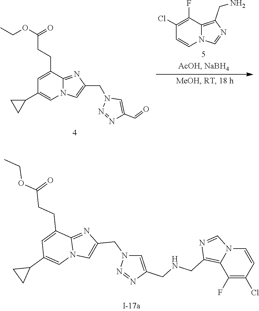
C12=NC(CN3C=C(CNCC4=C5C(F)=C(Cl)C=CN5C=N4)N=N3)=CN1C=C(C1CC1)C=C2CCC(OCC)=O.C1=CN2C(=C(CN)N=C2)C(F)=C1Cl.N1=NN(CC2=CN3C(=N2)C(CCC(OCC)=O)=CC(C2CC2)=C3)C=C1C=O
